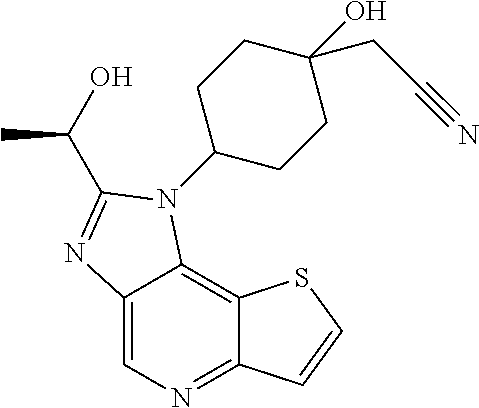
C12=CN=C3C(=C1N(C1CCC(CC#N)(O)CC1)C(C(O)C)=N2)SC=C3
